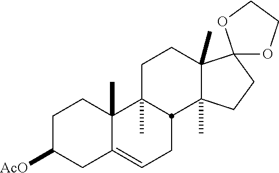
C1C([AcO])CC2=CCC3C(C)(C2(C)C1)CCC1(C)C3(C)CCC12OCCO2
